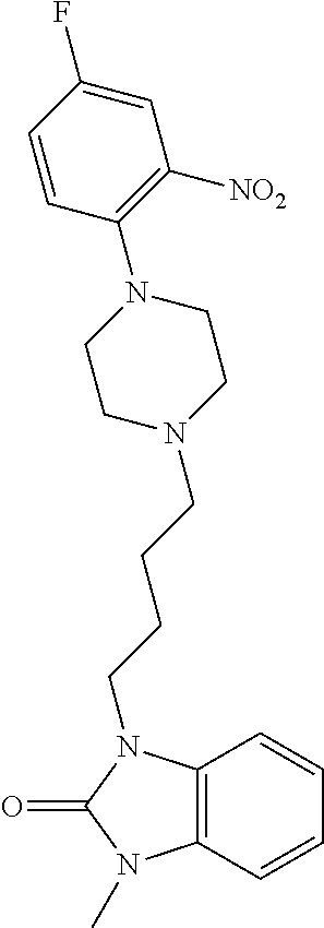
C1=CC2=C(C=C1)N(C)C(=O)N2CCCCN1CCN(C2=C([NO2])C=C(F)C=C2)CC1
